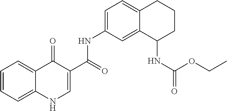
C1=CC=C2C(=C1)C(=O)C(C(=O)NC1=CC=C3C(=C1)C(NC(=O)OCC)CCC3)=CN2
